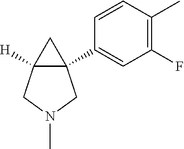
C12(C3=CC(F)=C(C)C=C3)C([H])(CN(C)C1)C2
